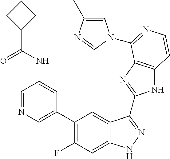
C1=C(C2=C(F)C=C3C(=C2)C(C2=NC4=C(N2)C=CN=C4N2C=C(C)N=C2)=NN3)C=C(NC(C2CCC2)=O)C=N1
